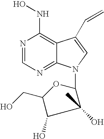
N1=CN=C2C(=C1NO)C(C=C)=CN2C1C(O)(C)C(O)C(CO)O1
